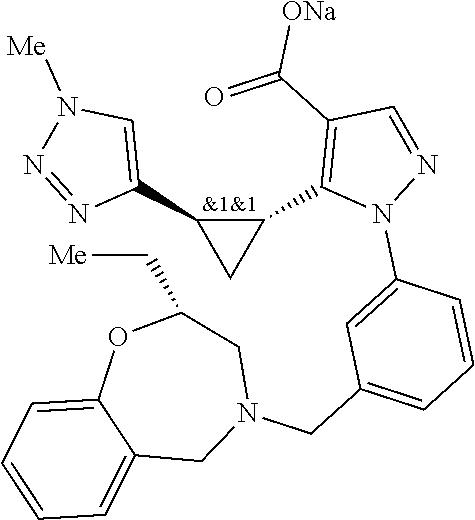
C1(C2=CN([Me])N=N2)C(C2=C(C(=O)[ONa])C=NN2C2=CC(CN3CC(C[Me])OC4=CC=CC=C4C3)=CC=C2)C1
